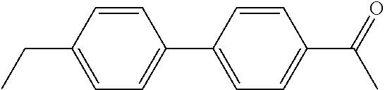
C1=CC(CC)=CC=C1C1=CC=C(C(=O)C)C=C1
